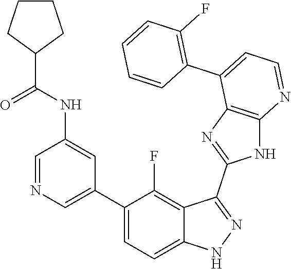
C1=NC=C(C2=CC=C3C(=C2F)C(C2=NC4=C(N2)N=CC=C4C2=C(F)C=CC=C2)=NN3)C=C1NC(=O)C1CCCC1
